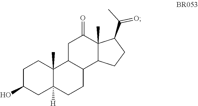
C1C2C(C3C(C)(C1=O)C(C(C)=O)CC3)CCC1([H])C2(C)CCC(O)C1
